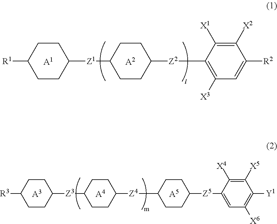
C1CC([R1])CCC1[Z1]C1CCC([Z2]C2=C([X3])C=C([R2])C([X2])=C2[X1])CC1.[A1].[A2].C1CC([R3])CCC1[Z3]C1CCC([Z4]C2CCC([Z5]C3=CC([X6])=C([Y1])C([X5])=C3[X4])CC2)CC1.[A3].[A4].[A5]
